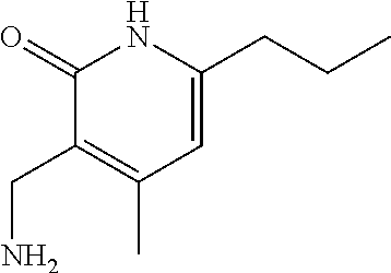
C1(=O)C(CN)=C(C)C=C(CCC)N1
